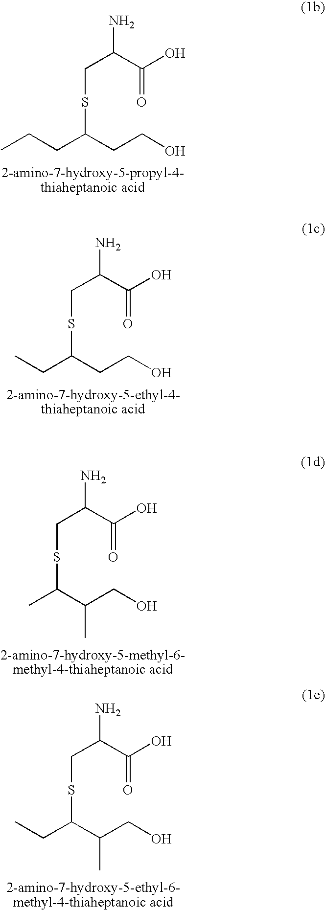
NC(C(O)=O)CSC(CCC)CCO.NC(C(O)=O)CSC(CC)CCO.NC(C(O)=O)CSC(C)C(CO)C.NC(C(O)=O)CSC(CC)C(CO)C
